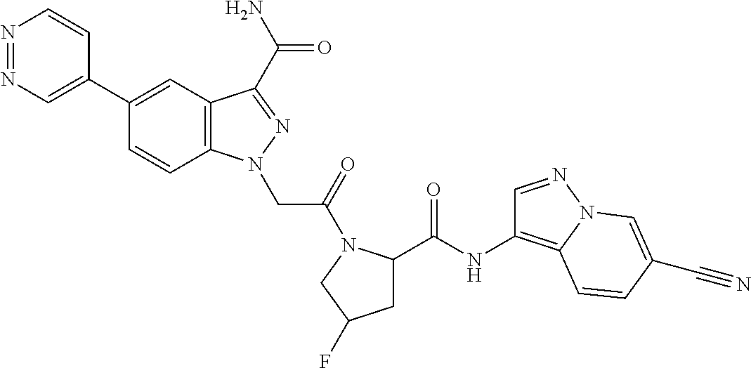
N1=NC=C(C2=CC3=C(C=C2)N(CC(=O)N2C(C(NC4=C5N(N=C4)C=C(C#N)C=C5)=O)CC(F)C2)N=C3C(N)=O)C=C1
